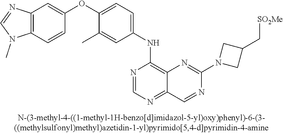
C12=C(C=CC(OC3=CC=C(NC4=C5C(=NC=N4)C=NC(N4CC(C[SO2Me])C4)=N5)C=C3C)=C1)N(C)C=N2
